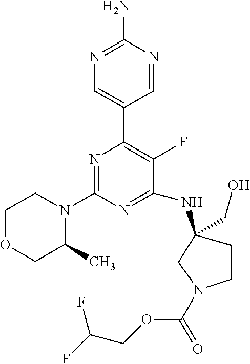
N1=C(N)N=CC(C2=C(F)C(NC3(CO)CCN(C(=O)OCC(F)F)C3)=NC(N3CCOCC3C)=N2)=C1
